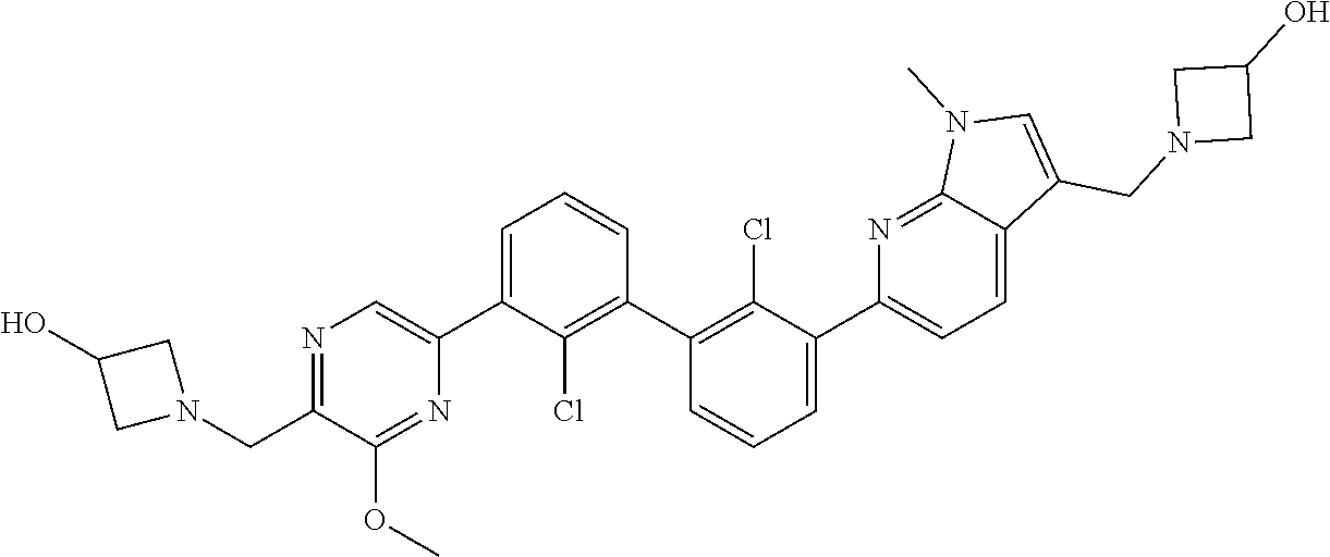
N1=C(CN2CC(O)C2)C(OC)=NC(C2=CC=CC(C3=C(Cl)C(C4=CC=C5C(=N4)N(C)C=C5CN4CC(O)C4)=CC=C3)=C2Cl)=C1
